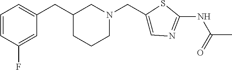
C1=CC(F)=CC(CC2CN(CC3=CN=C(NC(=O)C)S3)CCC2)=C1
